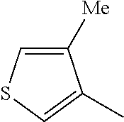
CC1=CSC=C1[Me]
